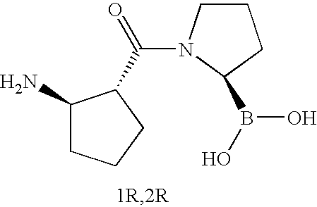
C1CN(C(=O)C2C(N)CCC2)C(B(O)O)C1
